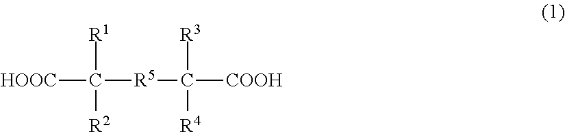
[HOOC]C([R2])([R1])[R5]C([R3])([R4])[COOH]
